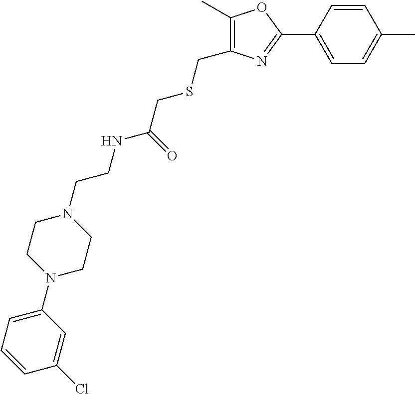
C1=C(N2CCN(CCNC(=O)CSCC3=C(C)OC(C4=CC=C(C)C=C4)=N3)CC2)C=C(Cl)C=C1
